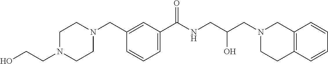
C1(CN2CCN(CCO)CC2)=CC(C(NCC(CN2CC3=C(CC2)C=CC=C3)O)=O)=CC=C1
